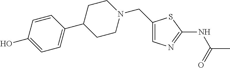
C1(CN2CCC(C3=CC=C(O)C=C3)CC2)=CN=C(NC(C)=O)S1
